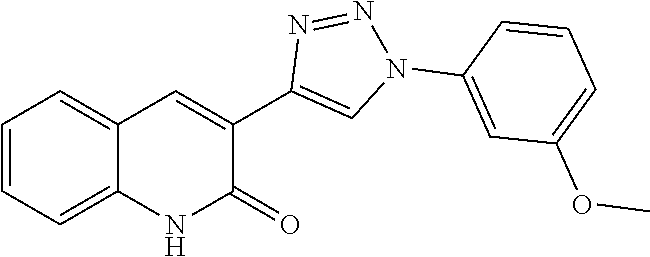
C1=CC=C2C(=C1)C=C(C1=CN(C3=CC(OC)=CC=C3)N=N1)C(=O)N2
